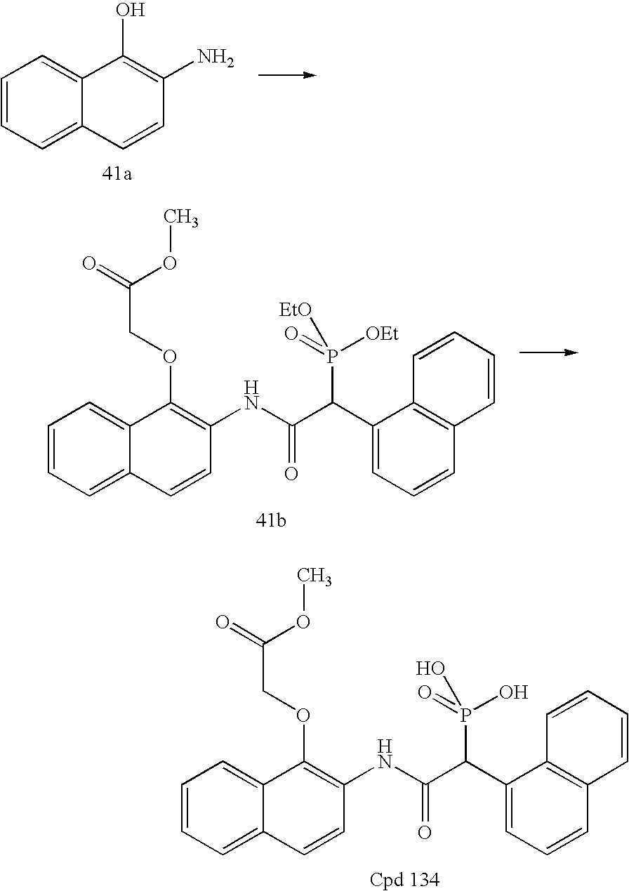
C1=CC=C2C(=C1)C(OCC(=O)OC)=C(NC(C(C1=CC=CC3=C1C=CC=C3)P(=O)(O)O)=O)C=C2.C1=CC=C2C(=C1)C(O)=C(N)C=C2.C1=CC=C2C(=C1)C(OCC(=O)OC)=C(NC(C(C1=CC=CC3=C1C=CC=C3)P(=O)([OEt])[EtO])=O)C=C2
